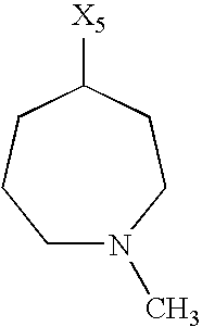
C1([X5])CCCN(C)CC1
